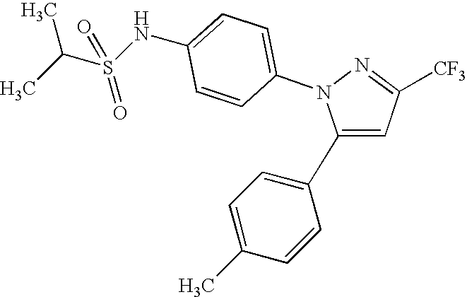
C1(C2=CC=C(C)C=C2)=CC([CF3])=NN1C1=CC=C(NS(C(C)C)(=O)=O)C=C1
